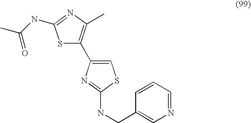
S1C(C2=CSC(NCC3=CN=CC=C3)=N2)=C(C)N=C1NC(C)=O
